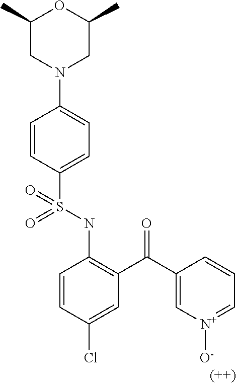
C1=CC(S(NC2=C(C(C3=C[N+]([O-])=CC=C3)=O)C=C(Cl)C=C2)(=O)=O)=CC=C1N1CC(C)OC(C)C1
